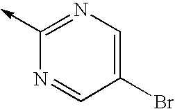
C1(Br)=CN=C(->C)N=C1
